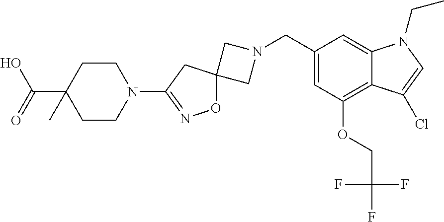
C1N(CC2=CC(OCC(F)(F)F)=C3C(=C2)N(CC)C=C3Cl)CC12ON=C(N1CCC(C(O)=O)(C)CC1)C2
